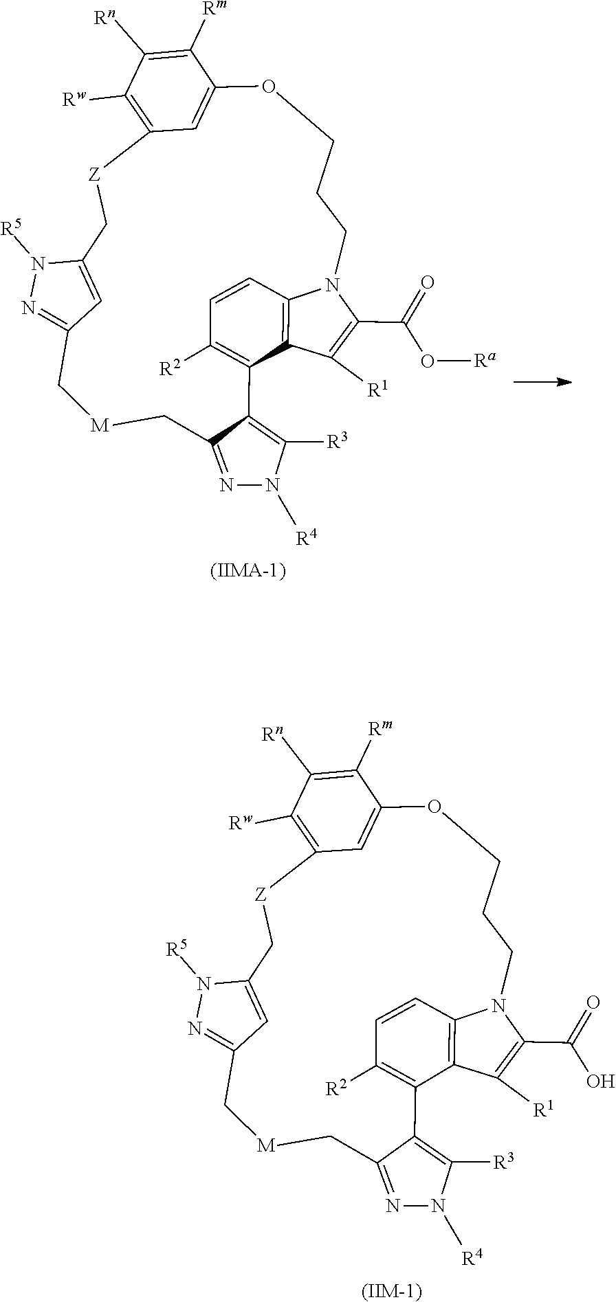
N1=C2C(=C([R3])N1[R4])C1=C([R2])C=CC3=C1C([R1])=C(C(=O)O)N3CCCOC1=CC(=C([Rw])C([Rn])=C1[Rm])[Z]CC1=CC(=NN1[R5])C[M]C2.[(IIM-1)].N1=C2C(=C([R3])N1[R4])C1=C([R2])C=CC3=C1C([R1])=C(C(=O)O[Ra])N3CCCOC1=CC(=C([Rw])C([Rn])=C1[Rm])[Z]CC1=CC(=NN1[R5])C[M]C2.[(IIMA-1)]
